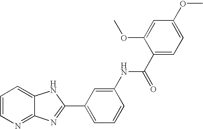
C12=NC=CC=C1NC(C1=CC=CC(NC(C3=CC=C(OC)C=C3OC)=O)=C1)=N2
